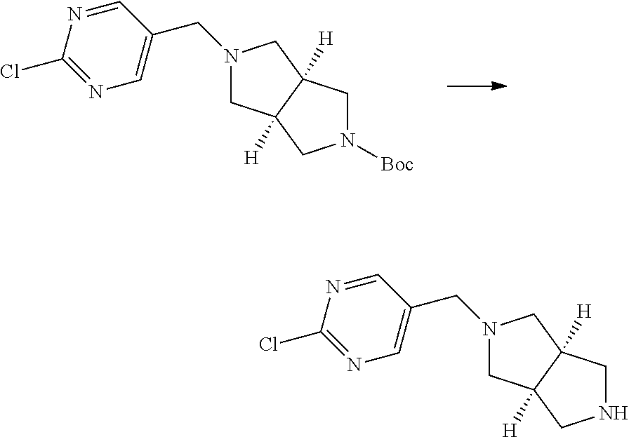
N1(CC2=CN=C(Cl)N=C2)CC2([H])C([H])(C1)CN([Boc])C2.N1(CC2=CN=C(Cl)N=C2)CC2([H])C([H])(C1)CNC2
